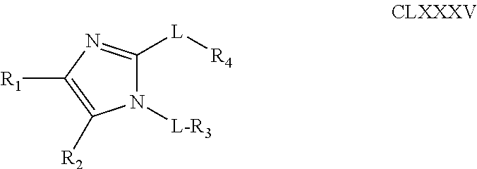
N1([L-R3])C([L][R4])=NC([R1])=C1[R2]
